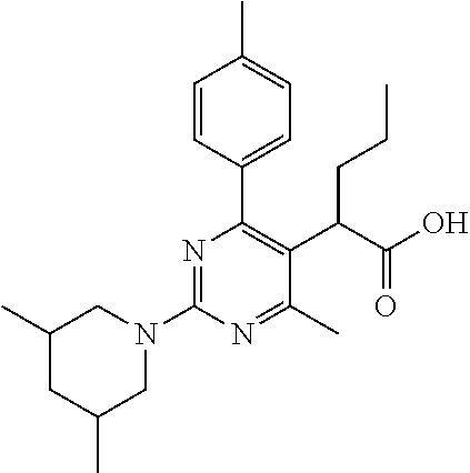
C1(C)CC(C)CN(C2=NC(C3=CC=C(C)C=C3)=C(C(C(O)=O)CCC)C(C)=N2)C1
